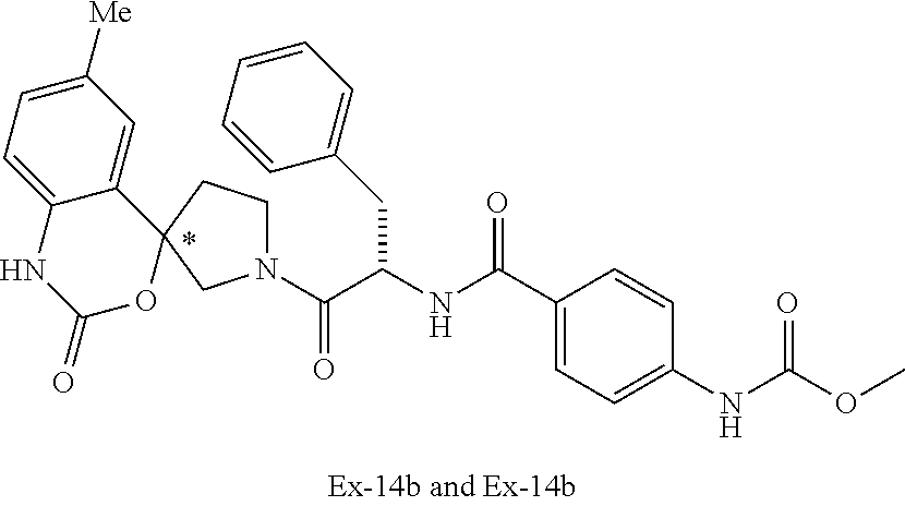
N1(C(C(NC(C2=CC=C(NC(OC)=O)C=C2)=O)CC2=CC=CC=C2)=O)CCC2(C1)C1=CC([Me])=CC=C1NC(=O)O2
